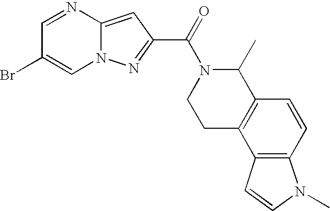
N1=CC(Br)=CN2C1=CC(C(=O)N1CCC3=C(C1C)C=CC1=C3C=CN1C)=N2
